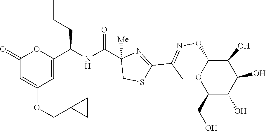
C1(=O)C=C(OCC2CC2)C=C(C(NC(C2([Me])CSC(C(C)=NOC3OC(CO)C(O)C(O)C3O)=N2)=O)CCC)O1
